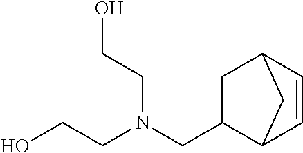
OCCN(CC1C2C=CC(C1)C2)CCO
